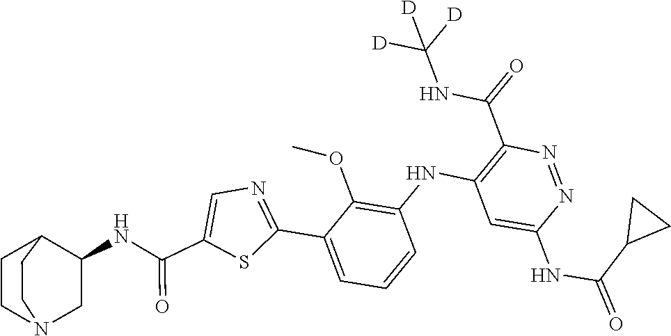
N1=NC(NC(C2CC2)=O)=CC(NC2=C(OC)C(C3=NC=C(C(=O)NC4CN5CCC4CC5)S3)=CC=C2)=C1C(NC([D])([D])[D])=O
